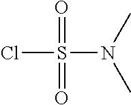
ClS(=O)(=O)N(C)C
